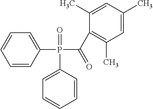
C1=CC(P(C(C2=C(C)C=C(C)C=C2C)=O)(C2=CC=CC=C2)=O)=CC=C1
